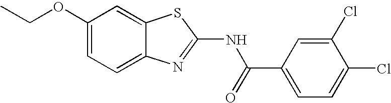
C1(OCC)=CC=C2C(=C1)SC(NC(=O)C1=CC=C(Cl)C(Cl)=C1)=N2
